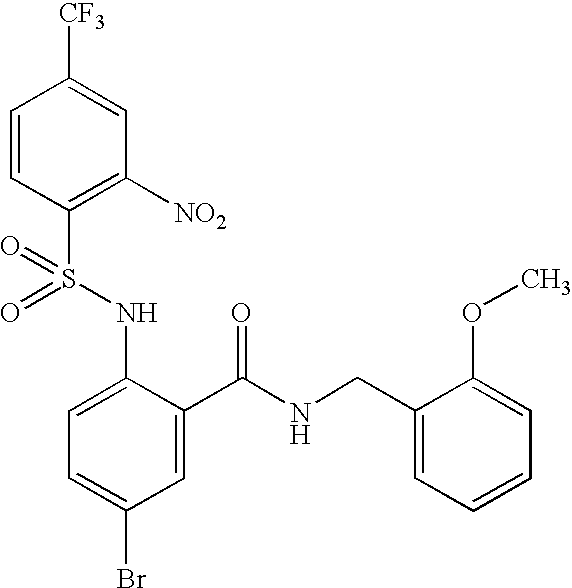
C1=C(NS(C2=C([NO2])C=C([CF3])C=C2)(=O)=O)C(C(NCC2=CC=CC=C2OC)=O)=CC(Br)=C1
